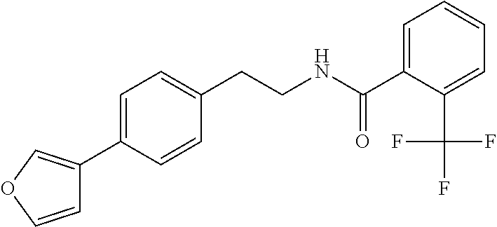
C(CNC(=O)C1=CC=CC=C1C(F)(F)F)C1=CC=C(C2=COC=C2)C=C1
